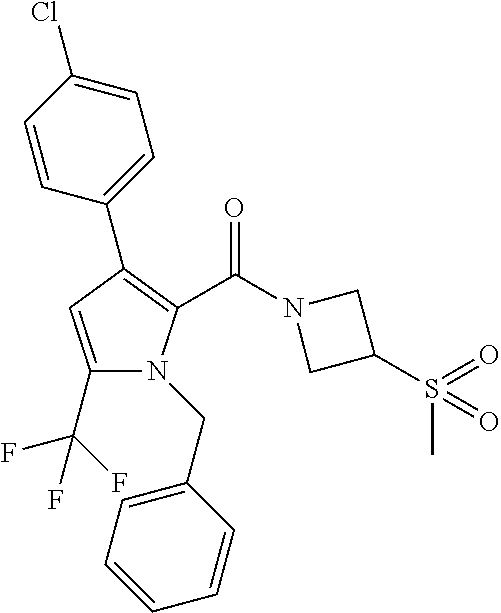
C1(C2=C(C(N3CC(S(C)(=O)=O)C3)=O)N(CC3=CC=CC=C3)C(C(F)(F)F)=C2)=CC=C(Cl)C=C1
